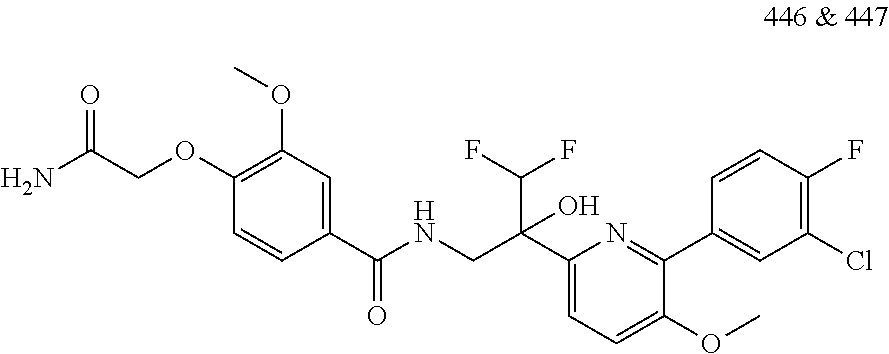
C1(OC)=C(OCC(N)=O)C=CC(C(NCC(C2=CC=C(OC)C(C3=CC(Cl)=C(F)C=C3)=N2)(C(F)F)O)=O)=C1
